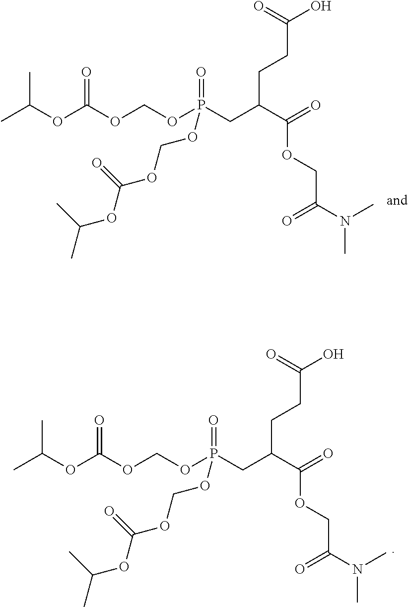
O=C(O)CCC(CP(OCOC(OC(C)C)=O)(=O)OCOC(=O)OC(C)C)C(=O)OCC(N(C)C)=O.O=C(O)CCC(CP(OCOC(OC(C)C)=O)(=O)OCOC(=O)OC(C)C)C(=O)OCC(N(C)C)=O
